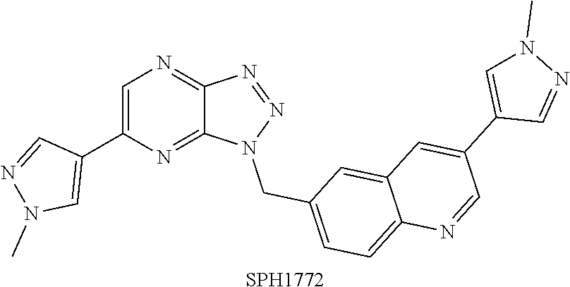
C1=C(C2=CN(C)N=C2)N=C2C(=N1)N=NN2CC1=CC=C2C(=C1)C=C(C1=CN(C)N=C1)C=N2.[SPH1772]
